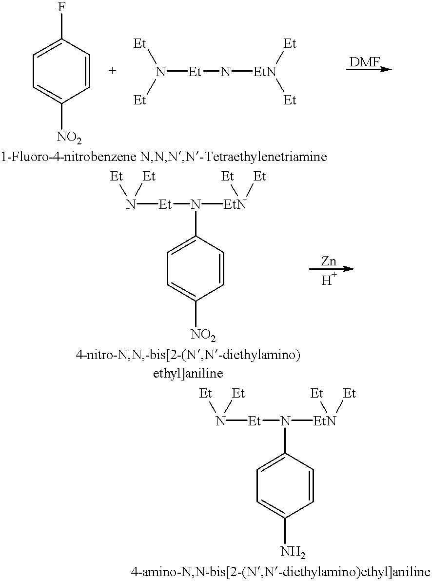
C1=C([NO2])C=CC(F)=C1.N([Et]N[EtN]([Et])[Et])([Et])[Et].N([Et]N([EtN]([Et])[Et])C1=CC=C([NO2])C=C1)([Et])[Et].N([Et]N([EtN]([Et])[Et])C1=CC=C(N)C=C1)([Et])[Et]
